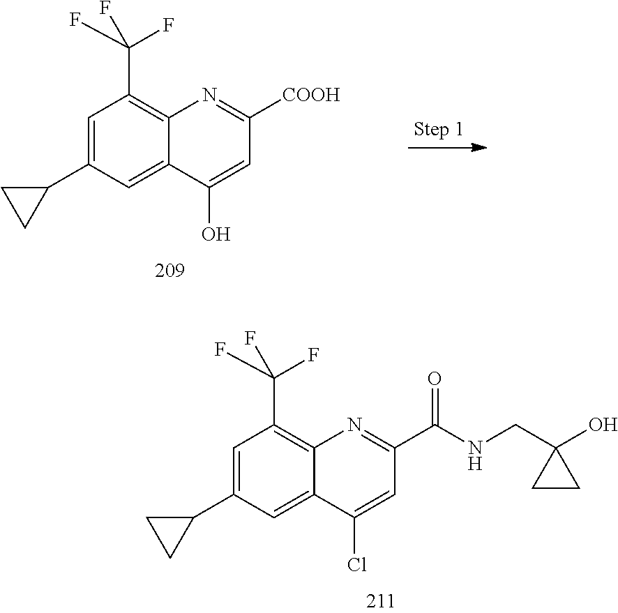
C1=C(C2CC2)C=C2C(=C1C(F)(F)F)N=C([COOH])C=C2O.C1=C(C2CC2)C=C2C(=C1C(F)(F)F)N=C(C(NCC1(O)CC1)=O)C=C2Cl
